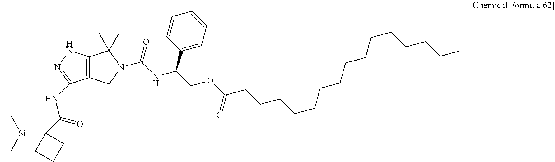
C12=C(NN=C1NC(=O)C1([Si](C)(C)C)CCC1)C(C)(C)N(C(=O)NC(COC(CCCCCCCCCCCCCCC)=O)C1=CC=CC=C1)C2
